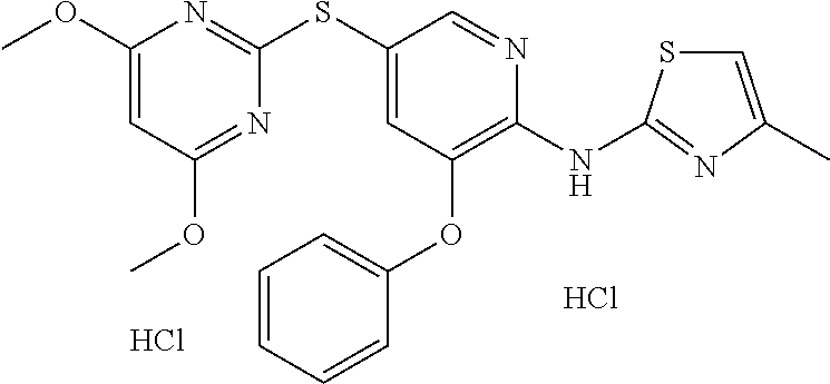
Cl.C1(SC2=CC(OC3=CC=CC=C3)=C(NC3=NC(C)=CS3)N=C2)=NC(OC)=CC(OC)=N1.Cl
